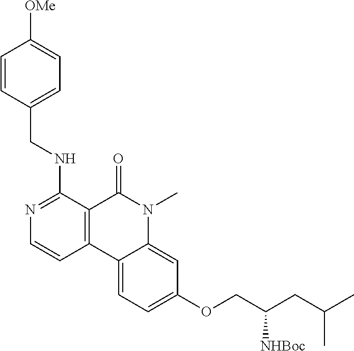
C12=C(C(=O)N(C)C3=CC(OCC(CC(C)C)[NHBoc])=CC=C13)C(NCC1=CC=C([OMe])C=C1)=NC=C2
